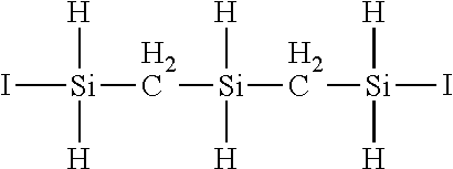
I[Si](C[Si](C[Si](I)([H])[H])([H])[H])([H])[H]
